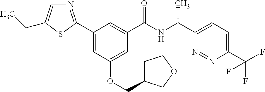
C1(C2=NC=C(CC)S2)=CC(OCC2CCOC2)=CC(C(NC(C2=CC=C(C(F)(F)F)N=N2)C)=O)=C1
